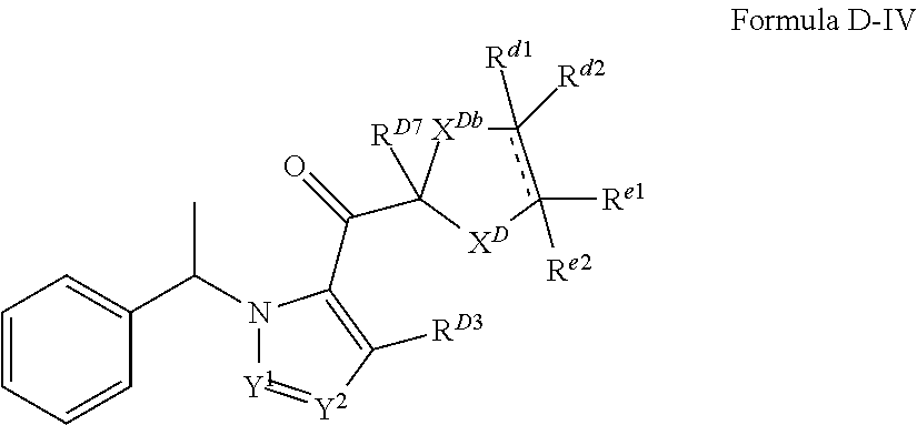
C1=CC=CC(C(C)N2[Y1]=[Y2]C([RD3])=C2C(=O)C2([RD7])[XDb]c([Rd1])([Rd2])c([Re1])([Re2])[XD]2)=C1
